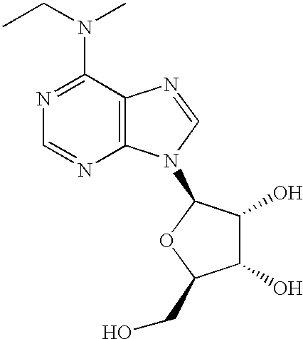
N(C1=NC=NC2=C1N=CN2C1C(O)C(O)C(CO)O1)(CC)C
